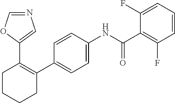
C1=CC=C(F)C(C(NC2=CC=C(C3=C(C4=CN=CO4)CCCC3)C=C2)=O)=C1F
